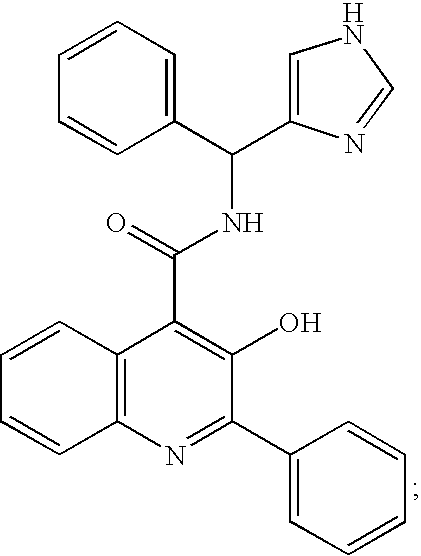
C12=C(N=C(C3=CC=CC=C3)C(O)=C1C(NC(C1=CC=CC=C1)C1=CNC=N1)=O)C=CC=C2
